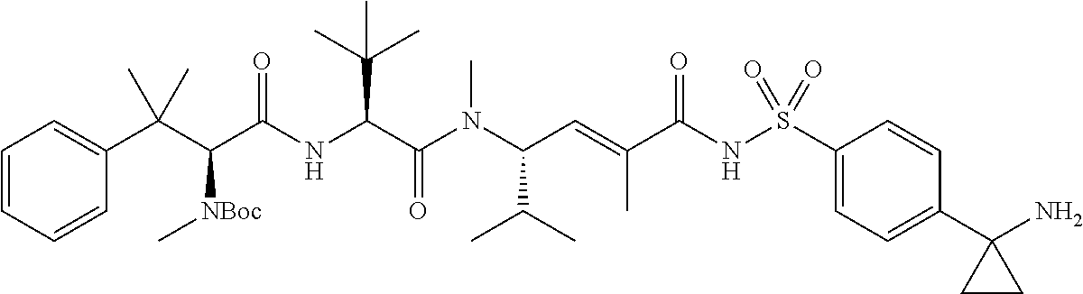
C1=CC=CC(C(C(C(NC(C(N(C(C=C(C(NS(C2=CC=C(C3(N)CC3)C=C2)(=O)=O)=O)C)C(C)C)C)=O)C(C)(C)C)=O)[NBoc]C)(C)C)=C1
